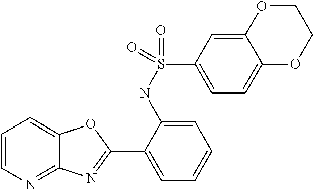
C1=CN=C2C(=C1)OC(C1=CC=CC=C1NS(=O)(C1=CC=C3C(=C1)OCCO3)=O)=N2
